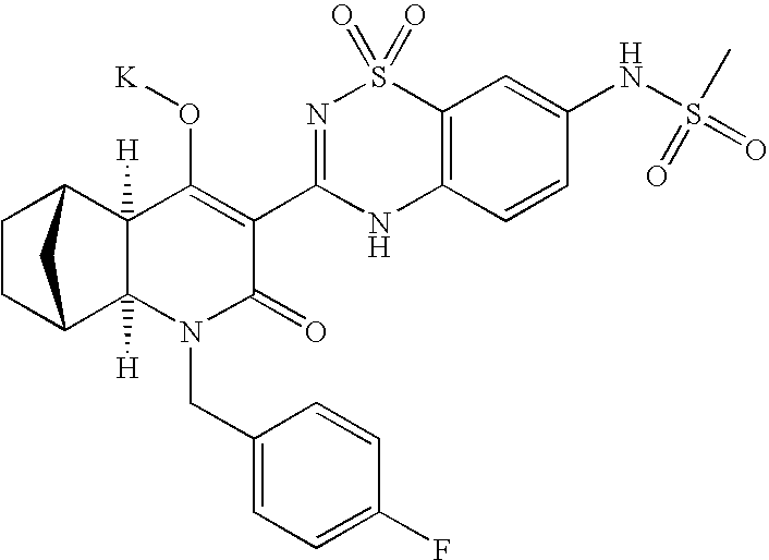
C1CC2C3([H])C([H])(C1C2)C(O[K])=C(C1=NS(=O)(=O)C2=C(N1)C=CC(NS(C)(=O)=O)=C2)C(=O)N3CC1=CC=C(F)C=C1
